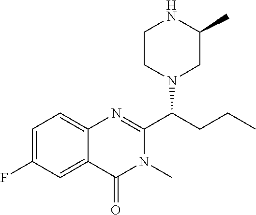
C1=C(F)C=C2C(=C1)N=C(C(CCC)N1CC(C)NCC1)N(C)C2=O
